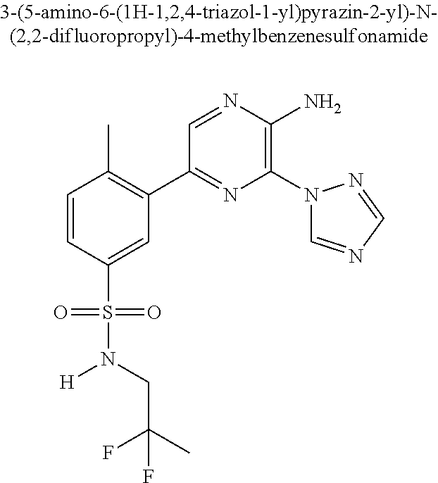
C1=CC(S(=O)(=O)N(CC(C)(F)F)[H])=CC(C2=NC(N3C=NC=N3)=C(N)N=C2)=C1C
